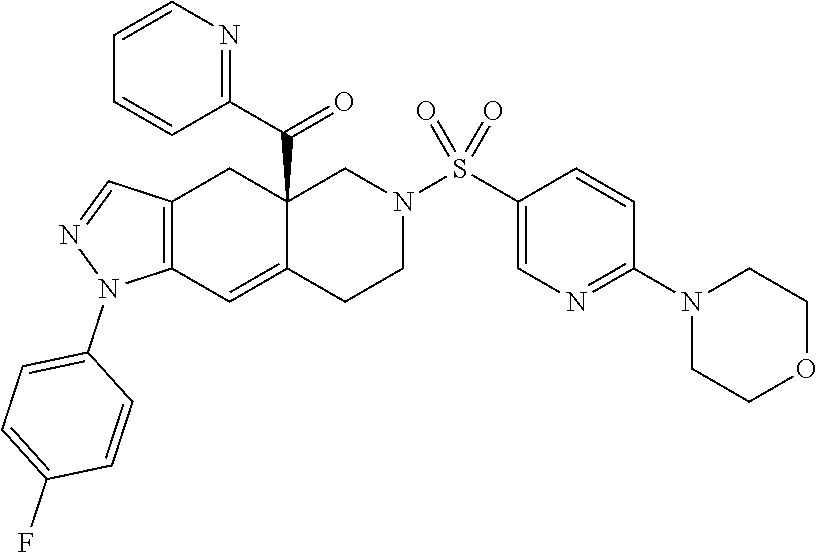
C12=C(C=C3C(C(C4=NC=CC=C4)=O)(C1)CN(S(C1=CN=C(N4CCOCC4)C=C1)(=O)=O)CC3)N(C1=CC=C(F)C=C1)N=C2
